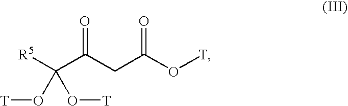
[R5]C(C(CC(O[T])=O)=O)(O[T])O[T]
